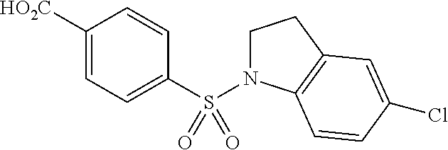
[HO2C]C1=CC=C(S(N2CCC3=C2C=CC(Cl)=C3)(=O)=O)C=C1
